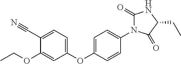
C1(C#N)=CC=C(OC2=CC=C(N3C(=O)NC(CC)C3=O)C=C2)C=C1OCC
